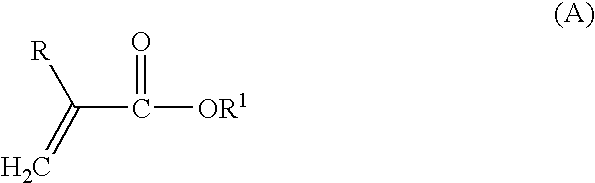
C(C([OR1])=O)(=C)[R]
